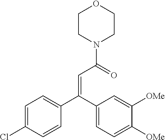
C1(C(C2=CC=C([OMe])C([OMe])=C2)=CC(N2CCOCC2)=O)=CC=C(Cl)C=C1
